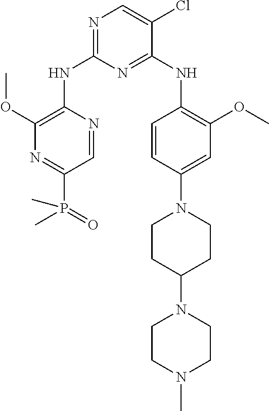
N1=C(NC2=C(OC)N=C(P(=O)(C)C)C=N2)N=C(NC2=C(OC)C=C(N3CCC(N4CCN(C)CC4)CC3)C=C2)C(Cl)=C1
